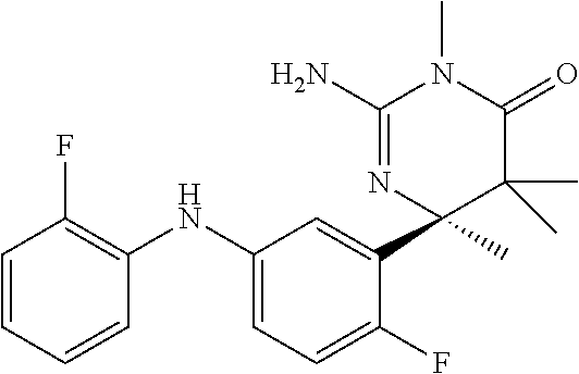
C1(NC2=C(F)C=CC=C2)=CC=C(F)C(C2(C)C(C)(C)C(=O)N(C)C(N)=N2)=C1
